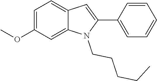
C1=C(OC)C=C2C(=C1)C=C(C1=CC=CC=C1)N2CCCCC
